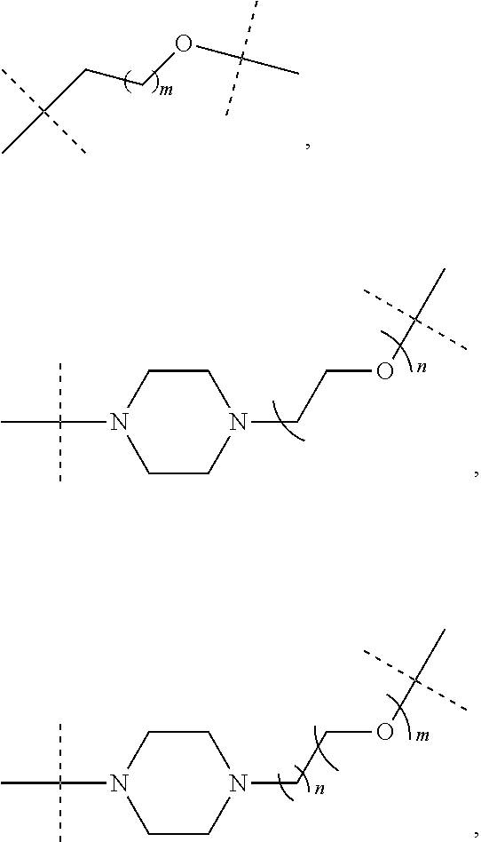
C1CN(CCOC(C)(C)C)CCN1C(C)(C)C.C1CN(CCOC(C)(C)C)CCN1C(C)(C)C.C(CCOC(C)(C)C)(C)(C)C
